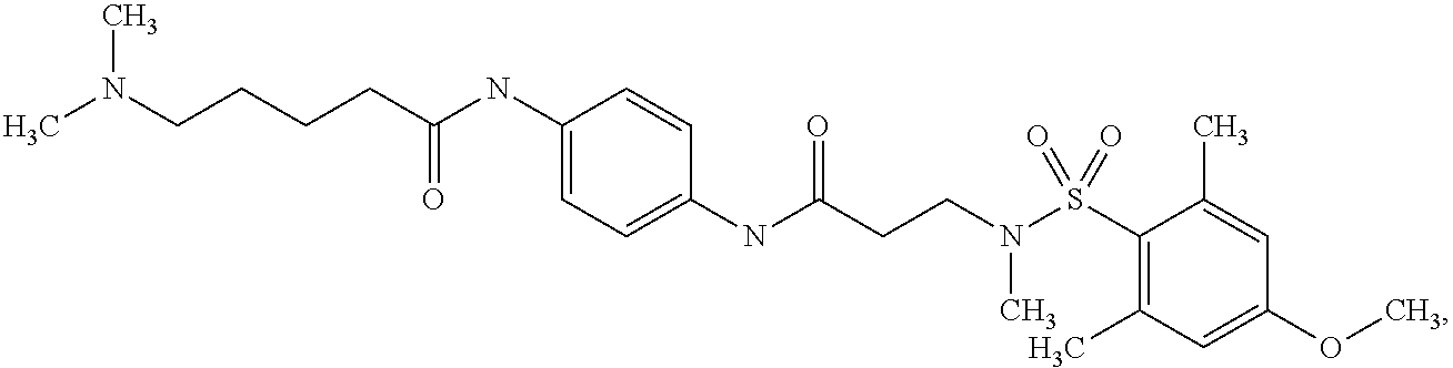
C1(NC(CCCCN(C)C)=O)=CC=C(NC(CCN(S(C2=C(C)C=C(OC)C=C2C)(=O)=O)C)=O)C=C1
